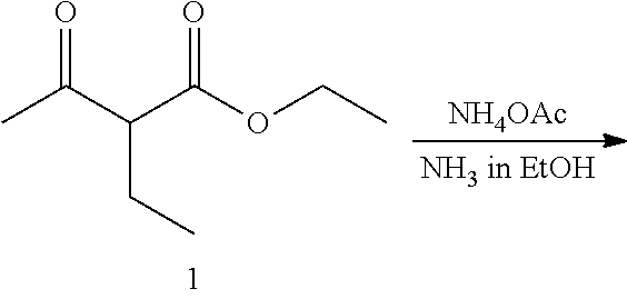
[NH4OAc].CC(C(C(OCC)=O)CC)=O
